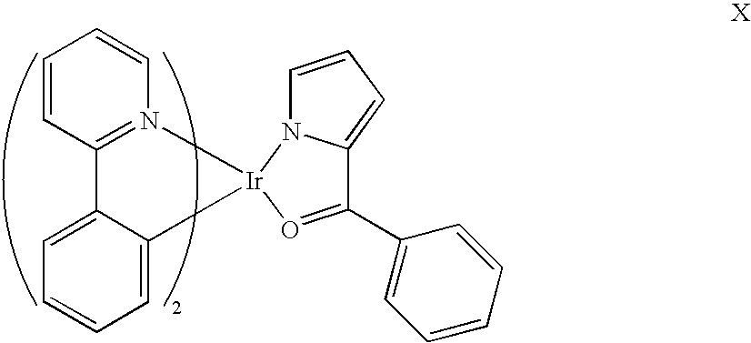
C1=CC2=N(C=C1)[Ir]1(C3=CC=CC=C23)O=C(C2=CC=CC=C2)C2=CC=CN12
